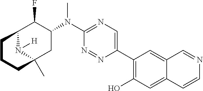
C12C(F)C(N(C3=NC=C(C4=C(O)C=C5C(=C4)C=NC=C5)N=N3)C)CC(C)(N1[H])CCC2
